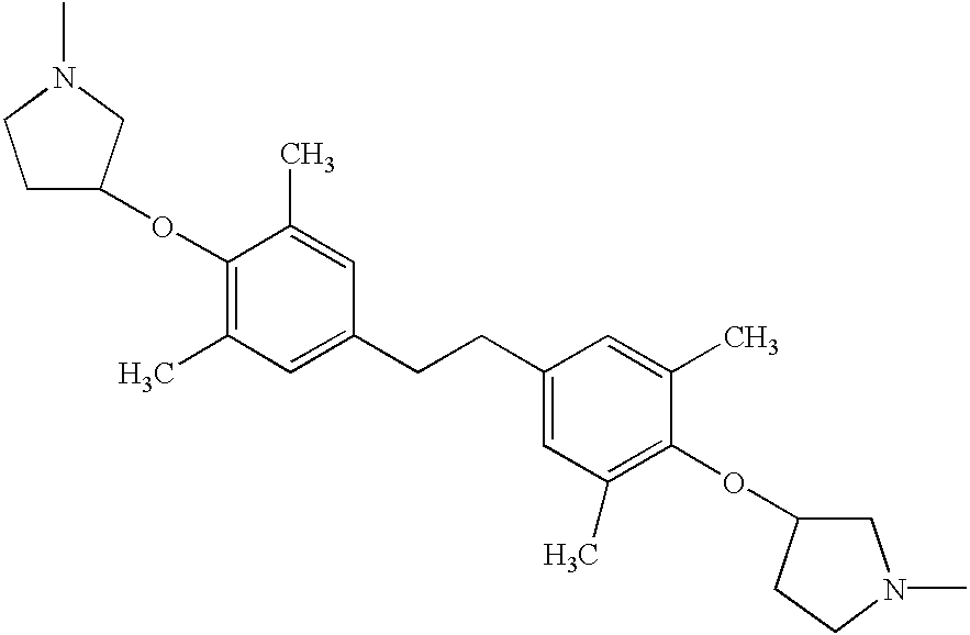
O(C1=C(C)C=C(CCC2=CC(C)=C(OC3CN(C)CC3)C(C)=C2)C=C1C)C1CCN(C)C1
